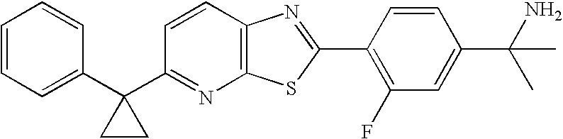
C1=CC=C(C2(C3=NC4=C(C=C3)N=C(C3=C(F)C=C(C(N)(C)C)C=C3)S4)CC2)C=C1
